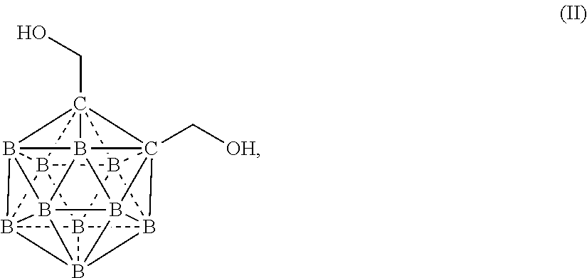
B1234B567B189B1%10%11B%12%13%14C5%15(CO)(B265B326B5%15%12B2%131B486%10)C79%14%11C[OH]
